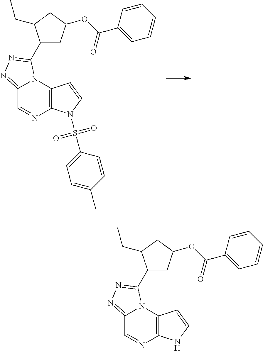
C12=NN=C(C3CC(OC(C4=CC=CC=C4)=O)CC3CC)N1C1=C(N=C2)N(S(C2=CC=C(C)C=C2)(=O)=O)C=C1.C12=NN=C(C3CC(OC(C4=CC=CC=C4)=O)CC3CC)N1C1=C(N=C2)NC=C1
